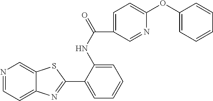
N1=CC=C2C(=C1)SC(C1=CC=CC=C1NC(=O)C1=CC=C(OC3=CC=CC=C3)N=C1)=N2
